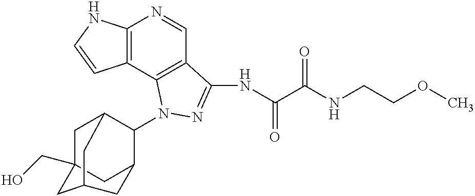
C12=C(C3=C(C=N1)C(NC(C(NCCOC)=O)=O)=NN3C1C3CC4(CO)CC1CC(C4)C3)C=CN2
